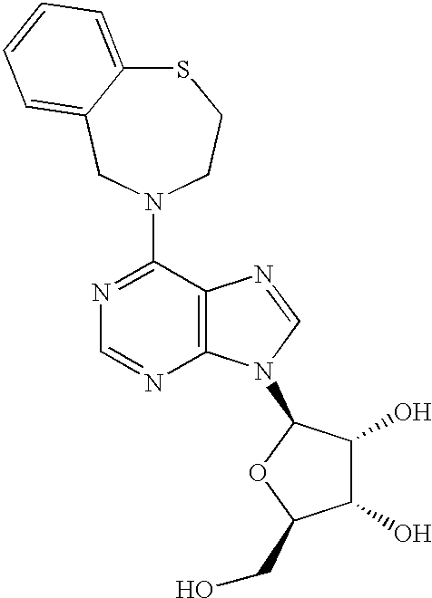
C12=CC=CC=C1CN(C1=NC=NC3=C1N=CN3C1C(O)C(O)C(CO)O1)CCS2
